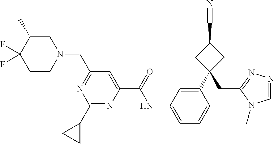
C1C(C)C(F)(F)CCN1CC1=NC(C2CC2)=NC(C(=O)NC2=CC=CC(C3(CC4=NN=CN4C)CC(C#N)C3)=C2)=C1
